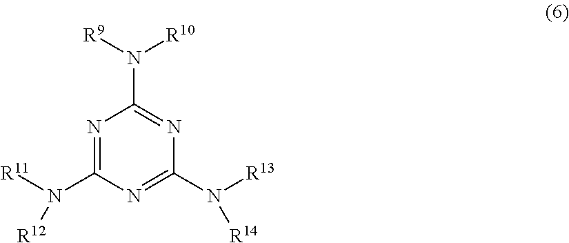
N1=C(N([R11])[R12])N=C(N([R13])[R14])N=C1N([R9])[R10]
